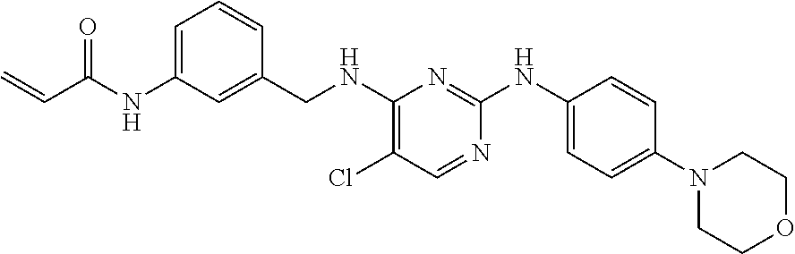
C1=C(NC(C=C)=O)C=C(CNC2=C(Cl)C=NC(NC3=CC=C(N4CCOCC4)C=C3)=N2)C=C1
